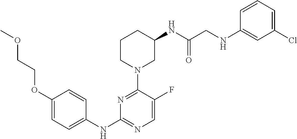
C1(OCCOC)=CC=C(NC2=NC=C(F)C(N3CC(NC(CNC4=CC(Cl)=CC=C4)=O)CCC3)=N2)C=C1
